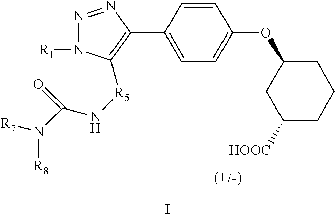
N1=NC(C2=CC=C(OC3CCCC([HOOC])C3)C=C2)=C([R5]NC(N([R7])[R8])=O)N1[R1].I
